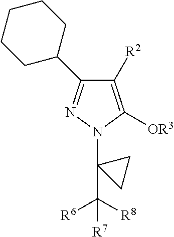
C1([R2])=C([OR3])N(C2(C([R8])([R6])[R7])CC2)N=C1C1CCCCC1
